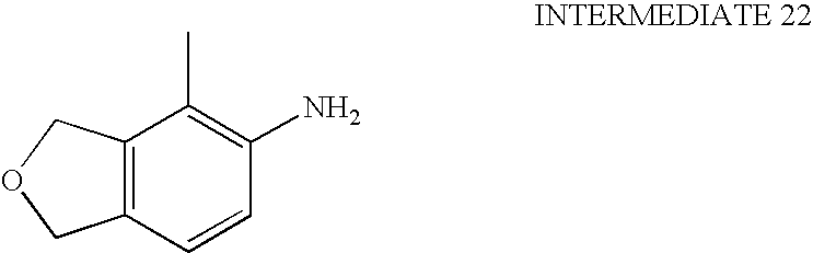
C12=C(C=CC(N)=C1C)COC2
